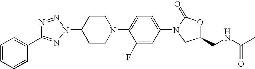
C1(N2C(=O)OC(CNC(C)=O)C2)=CC=C(N2CCC(N3N=C(C4=CC=CC=C4)N=N3)CC2)C(F)=C1
